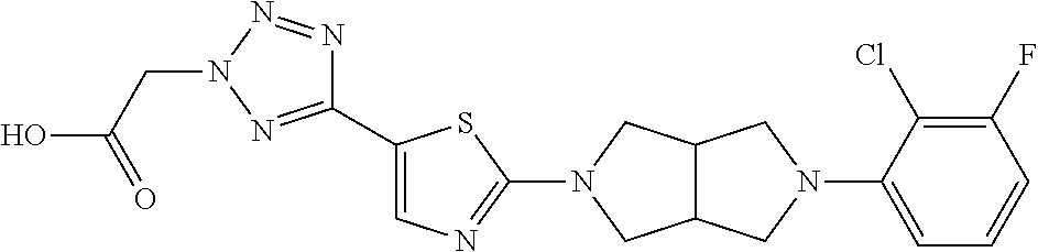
C1(C2=CN=C(N3CC4C(C3)CN(C3=CC=CC(F)=C3Cl)C4)S2)=NN(CC(O)=O)N=N1
